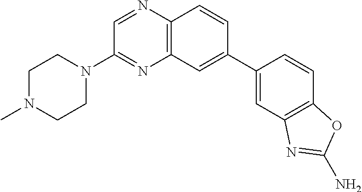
C1N(C)CCN(C2=NC3=C(N=C2)C=CC(C2=CC4=C(C=C2)OC(N)=N4)=C3)C1
